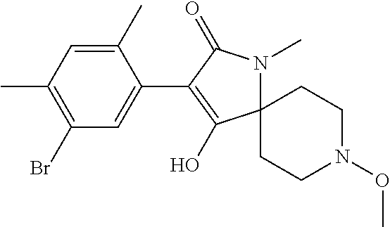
C1(C)=CC(C)=C(Br)C=C1C1=C(O)C2(N(C)C1=O)CCN(OC)CC2
